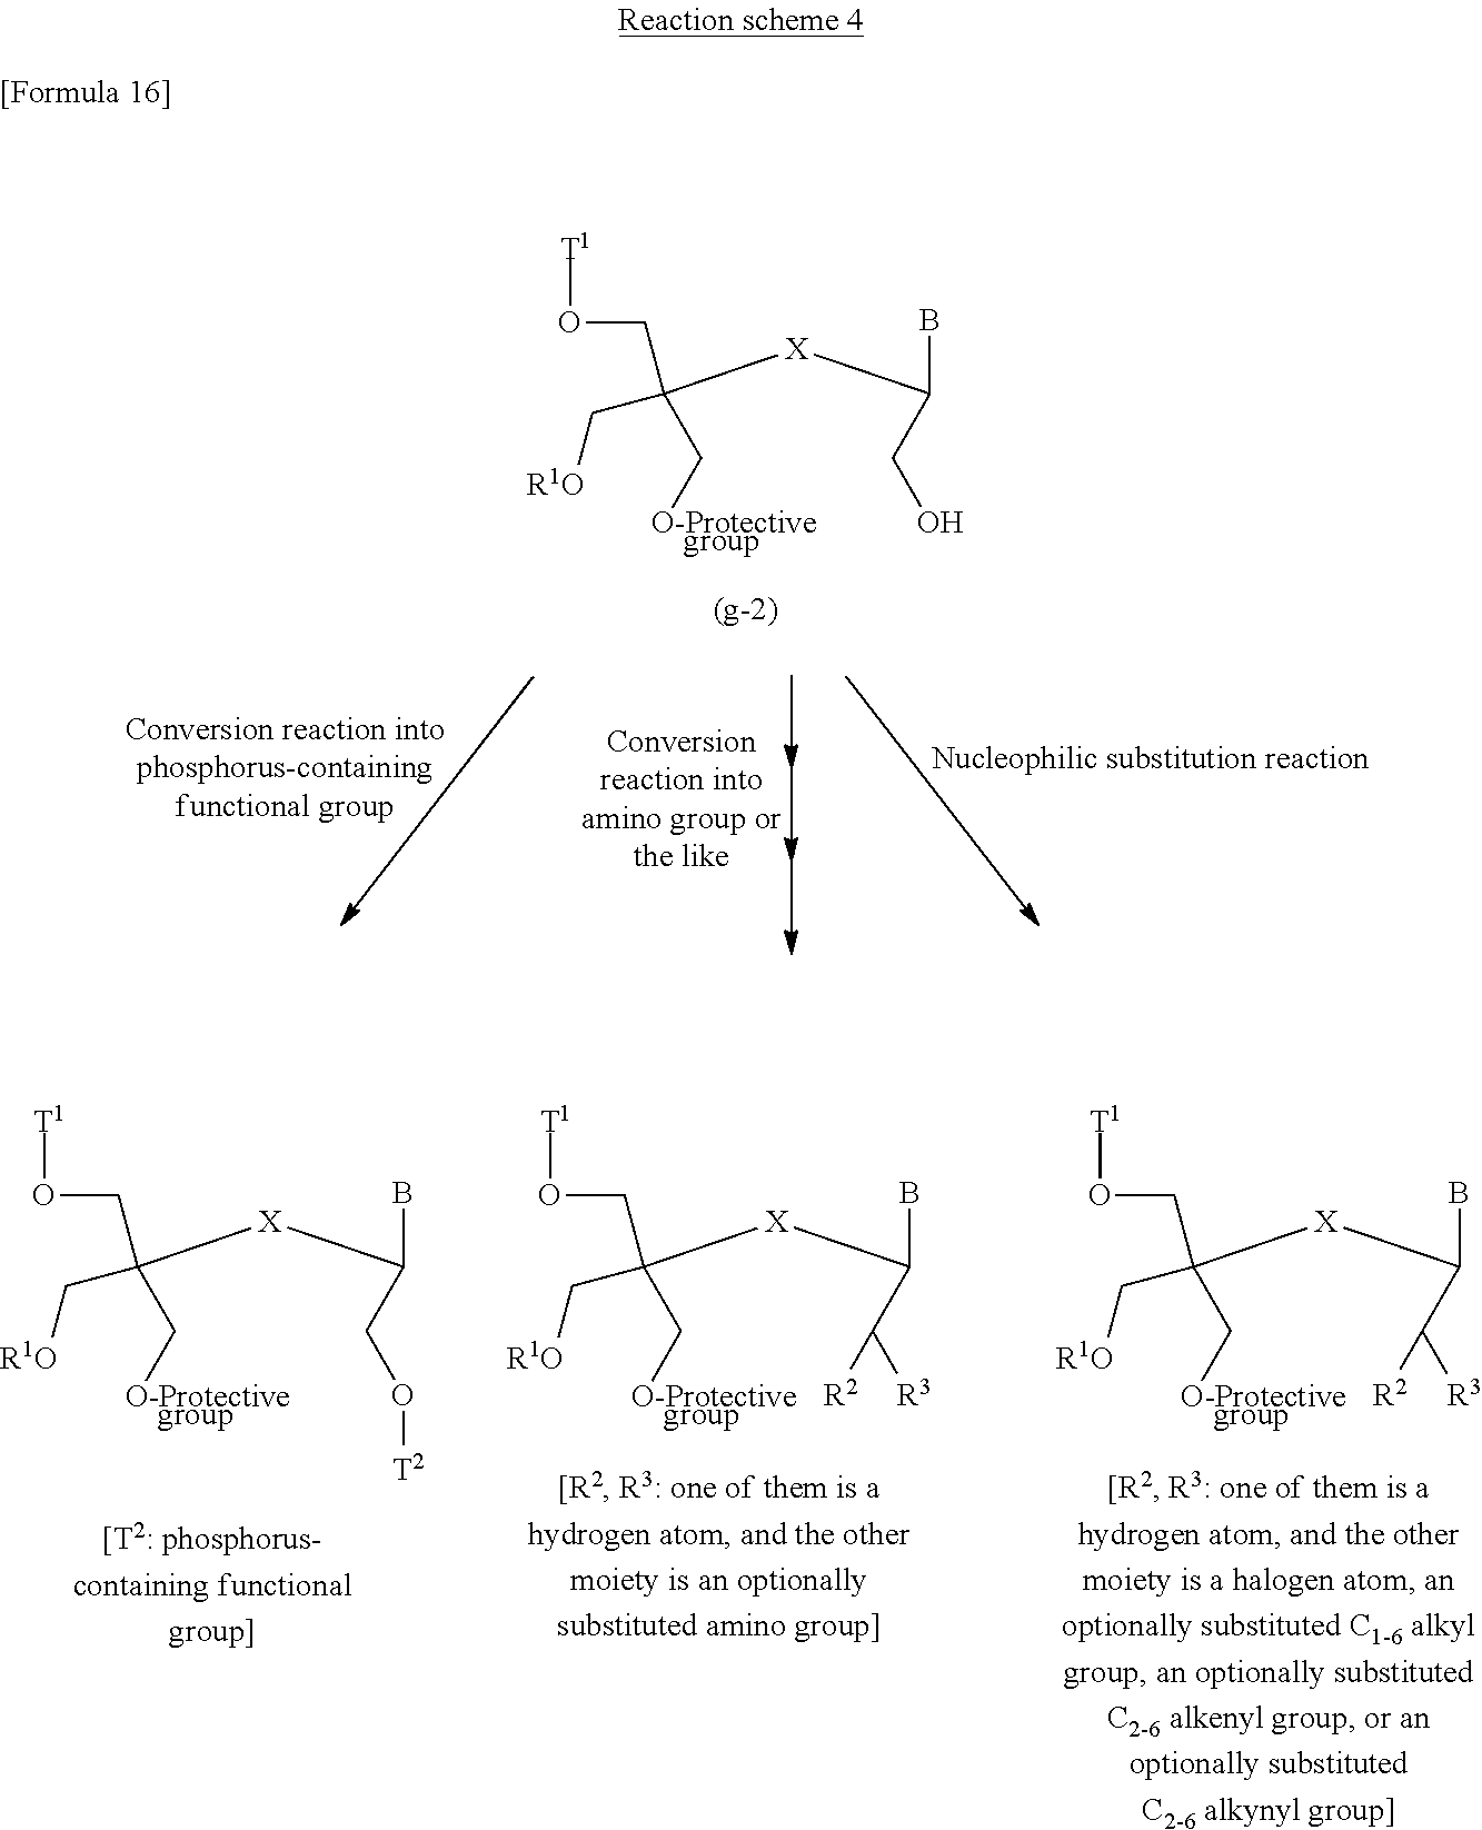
BC(CO)[X]C(C[O-Protective    group])(CO[T1])C[R1O].BC(CO[T2])[X]C(C[O-Protective    group])(CO[T1])C[R1O].BC(C([R3])[R2])[X]C(C[O-Protective    group])(CO[T1])C[R1O].BC(C([R3])[R2])[X]C(C[O-Protective    group])(CO[T1])C[R1O]
